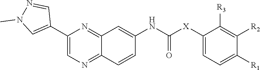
C1(C2=CN(C)N=C2)=CN=C2C(=N1)C=C(NC([X]C1=CC=C([R1])C([R2])=C1[R3])=O)C=C2
